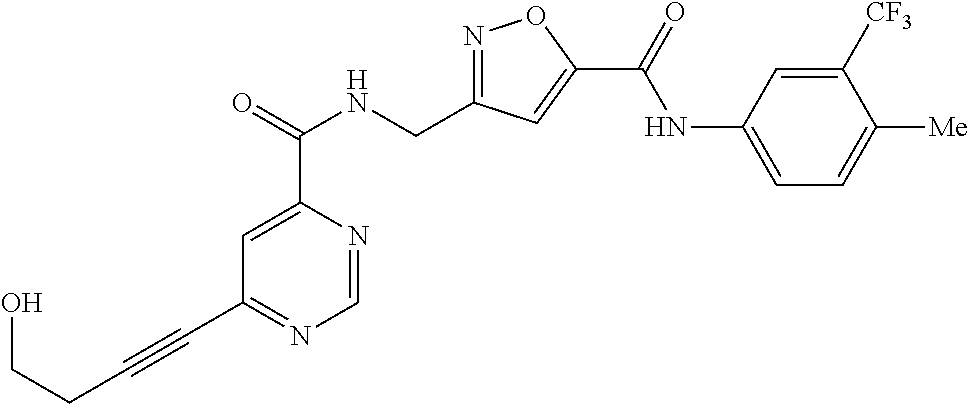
C1=NC(C(=O)NCC2=NOC(C(=O)NC3=CC=C([Me])C([CF3])=C3)=C2)=CC(C#CCCO)=N1
